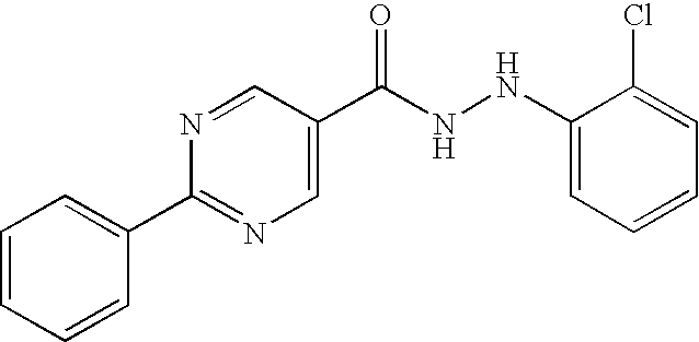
N1=CC(C(NNC2=CC=CC=C2Cl)=O)=CN=C1C1=CC=CC=C1
